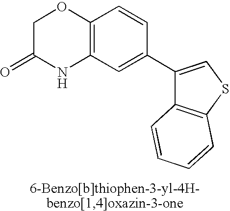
C12=C(C=C(C3=CSC4=C3C=CC=C4)C=C1)NC(=O)CO2
